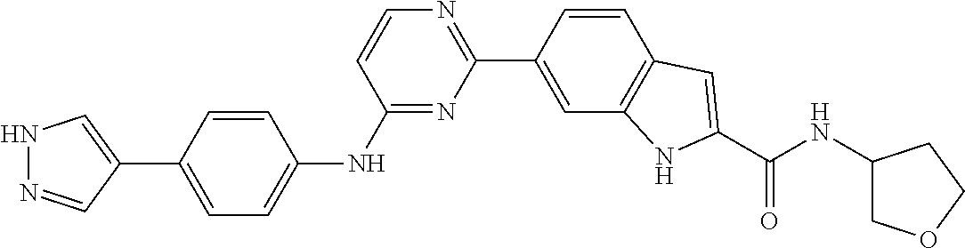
C1(C2=CC3=C(C=C2)C=C(C(NC2COCC2)=O)N3)=NC=CC(NC2=CC=C(C3=CNN=C3)C=C2)=N1
